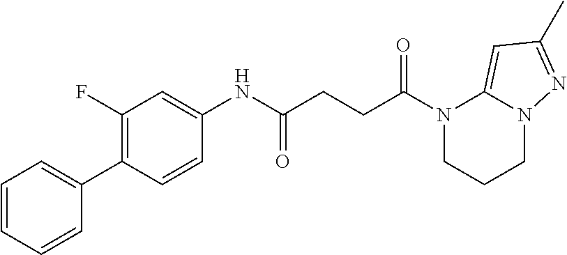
C1(NC(CCC(N2CCCN3C2=CC(C)=N3)=O)=O)=CC(F)=C(C2=CC=CC=C2)C=C1
